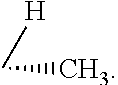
[H]CC
